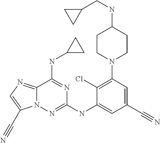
C1(Cl)=C(N2CCC(NCC3CC3)CC2)C=C(C#N)C=C1NC1=NN2C(=NC=C2C#N)C(NC2CC2)=N1
